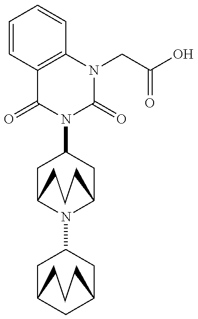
C1=CC2=C(C=C1)N(CC(O)=O)C(=O)N(C1CC3N(C4CC5CC(C4)CCC5)C(C1)CCC3)C2=O
